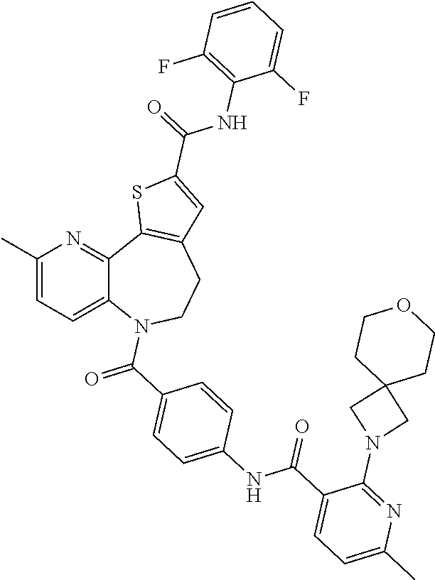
C12=CC=C(C)N=C1C1=C(CCN2C(C2=CC=C(NC(C3=CC=C(C)N=C3N3CC4(C3)CCOCC4)=O)C=C2)=O)C=C(C(=O)NC2=C(F)C=CC=C2F)S1
